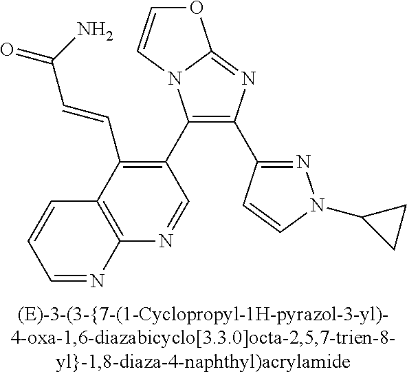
C1(C2=C(C=CC(=O)N)C3=C(N=C2)N=CC=C3)=C(C2=NN(C3CC3)C=C2)N=C2N1C=CO2
